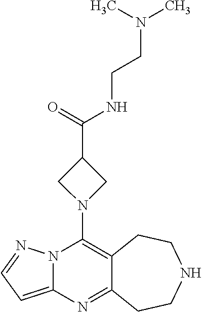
C12=C(N3CC(C(=O)NCCN(C)C)C3)N3C(=CC=N3)N=C1CCNCC2
